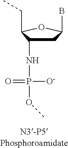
C1C(B)OC(CC)C1NP(=O)([O-])OC
